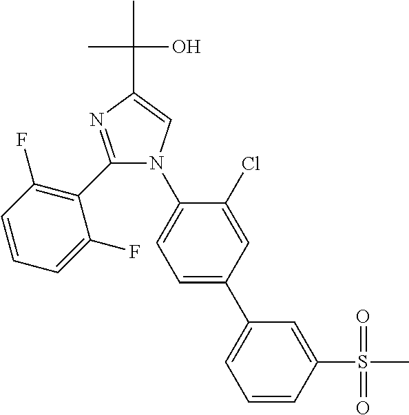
C1(C2=C(F)C=CC=C2F)=NC(C(C)(C)O)=CN1C1=CC=C(C2=CC=CC(S(C)(=O)=O)=C2)C=C1Cl
